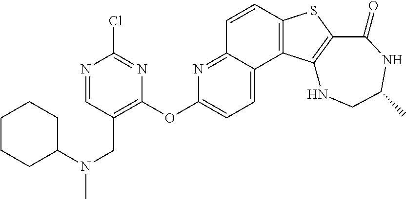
C1=CC2=C(C3=CC=C(OC4=C(CN(C5CCCCC5)C)C=NC(Cl)=N4)N=C13)C1=C(S2)C(=O)NC(C)CN1
